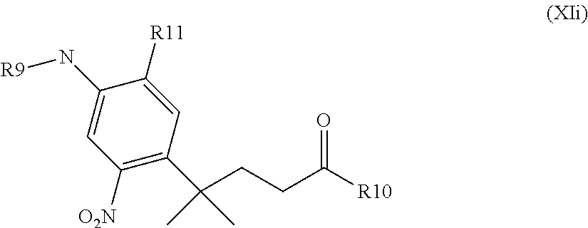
C1([O2N])=C(C(C)(CCC(=O)[R10])C)C=C([R11])C(N[R9])=C1
